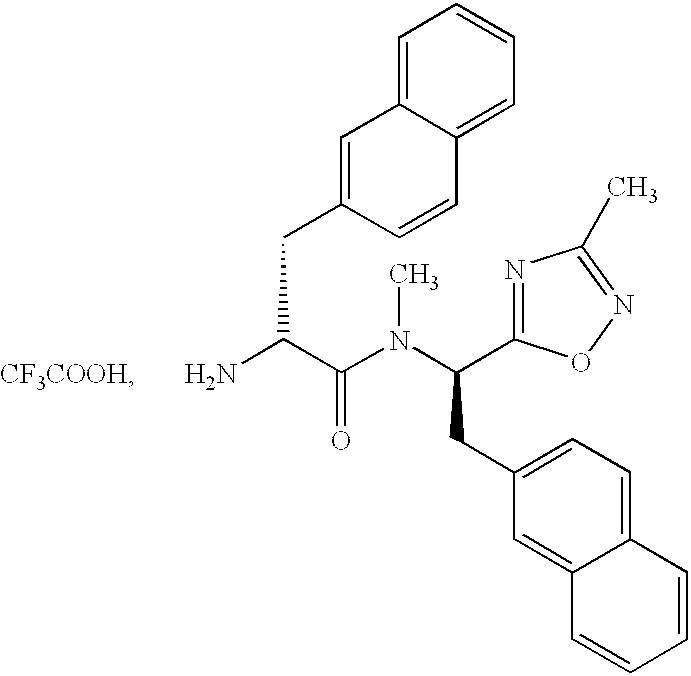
NC(C(N(C)C(CC1=CC=C2C(=C1)C=CC=C2)C1=NC(C)=NO1)=O)CC1=CC2=CC=CC=C2C=C1.[CF3COOH]
